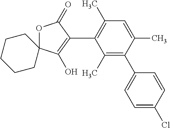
C1=C(C)C(C2=CC=C(Cl)C=C2)=C(C)C(C2=C(O)C3(OC2=O)CCCCC3)=C1C
